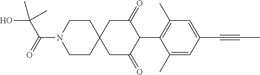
C1CN(C(=O)C(O)(C)C)CCC12CC(=O)C(C1=C(C)C=C(C#CC)C=C1C)C(=O)C2
